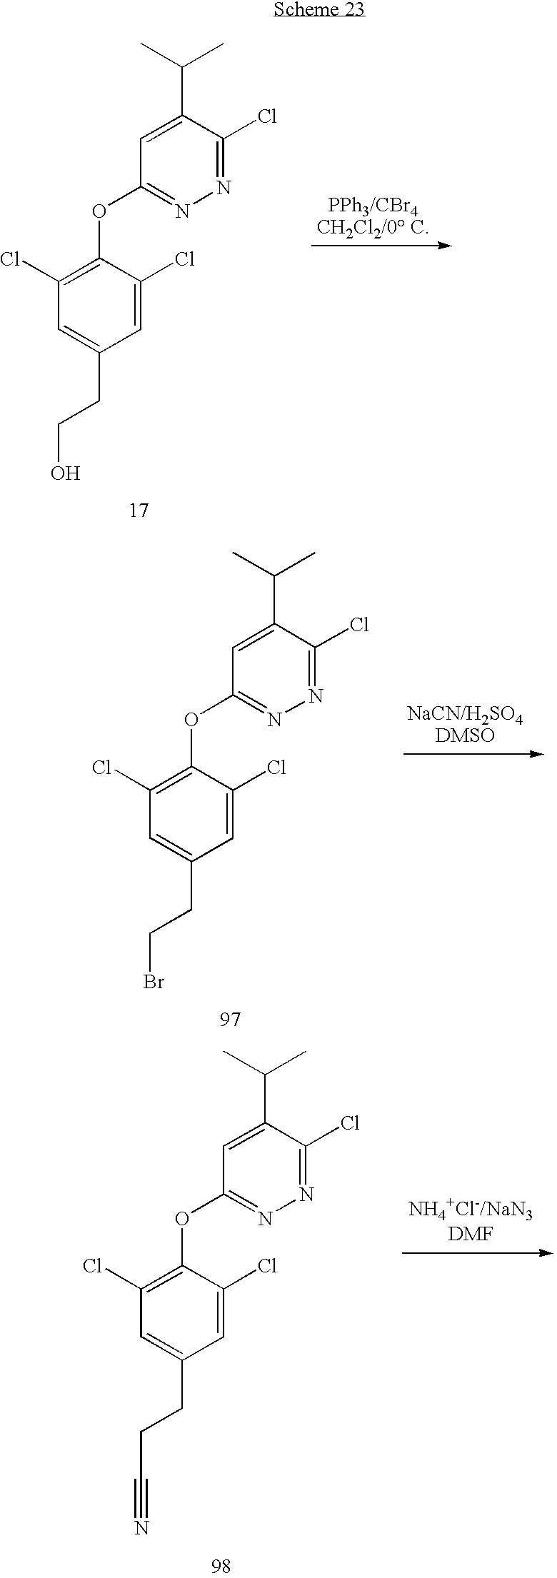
C1(Cl)=C(OC2=NN=C(Cl)C(C(C)C)=C2)C(Cl)=CC(CCO)=C1.C1(Cl)=C(OC2=NN=C(Cl)C(C(C)C)=C2)C(Cl)=CC(CCBr)=C1.C1(Cl)=C(OC2=NN=C(Cl)C(C(C)C)=C2)C(Cl)=CC(CCC#N)=C1
